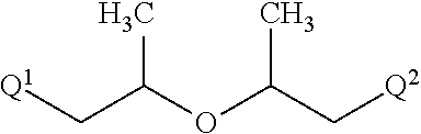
[Q1]CC(C)OC(C)C[Q2]
